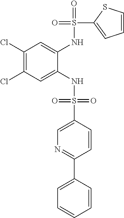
C1(Cl)=C(Cl)C=C(NS(=O)(=O)C2=CN=C(C3=CC=CC=C3)C=C2)C(NS(=O)(C2=CC=CS2)=O)=C1
